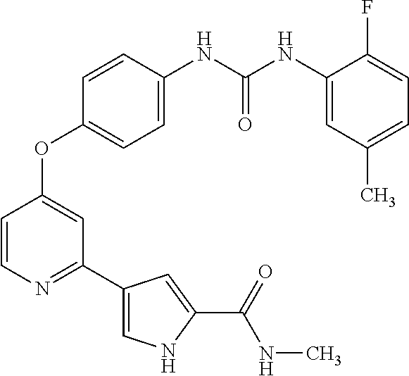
C1=CN=C(C2=CNC(C(=O)NC)=C2)C=C1OC1=CC=C(NC(NC2=CC(C)=CC=C2F)=O)C=C1
